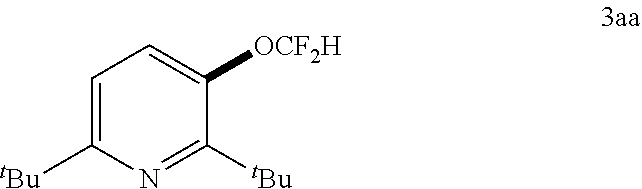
C1=C([tBu])N=C([tBu])C([OCF2H])=C1
